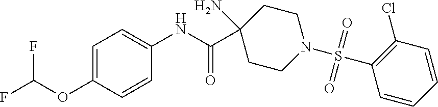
FC(F)OC1=CC=C(NC(=O)C2(N)CCN(S(C3=C(Cl)C=CC=C3)(=O)=O)CC2)C=C1
